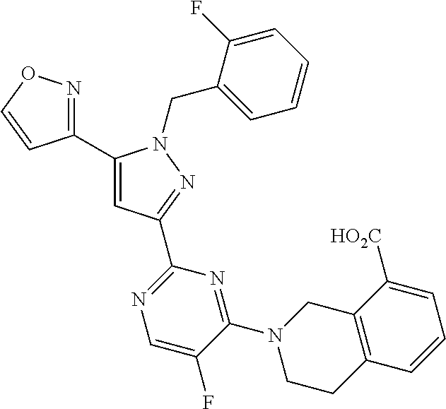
C1(C2=NOC=C2)=CC(C2=NC=C(F)C(N3CCC4=C(C3)C([HO2C])=CC=C4)=N2)=NN1CC1=CC=CC=C1F
